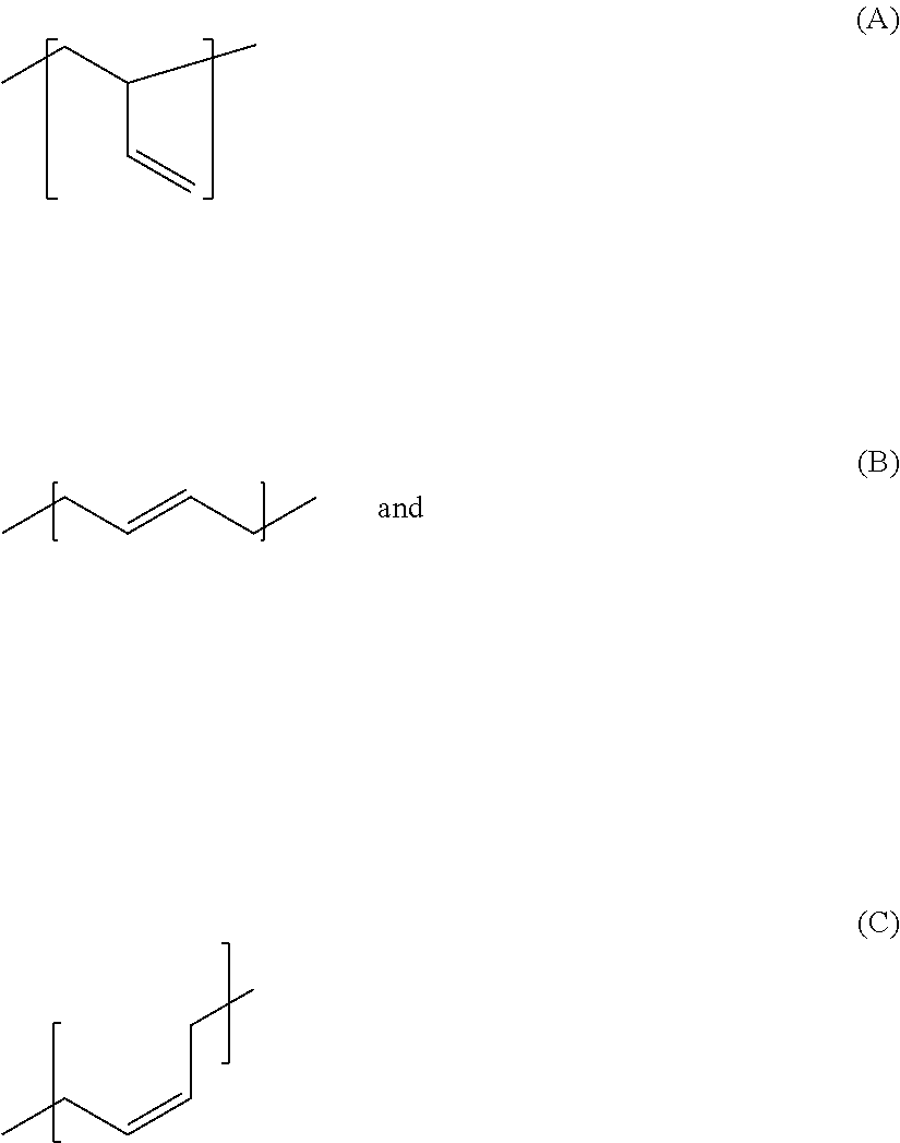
CCC(C)C=C.CCC=CCC.CCC=CCC
